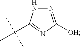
N1N=C([OH])N=C1C(C)(C)C
